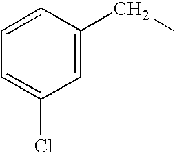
C1=CC(CC)=CC(Cl)=C1
